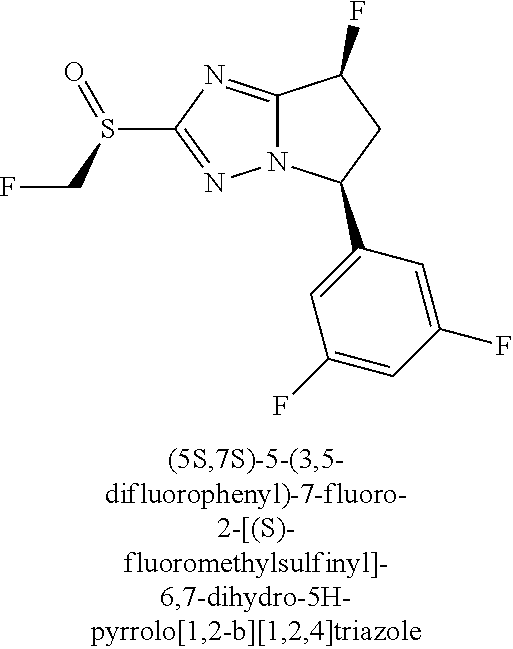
C12=NC(S(CF)=O)=NN1C(C1=CC(F)=CC(F)=C1)CC2F
